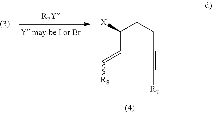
C(CCC#C[R7])(C=C[R8])[X]
